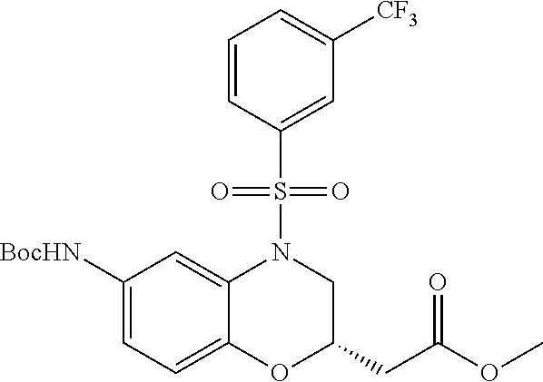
C1([BocHN])=CC=C2C(=C1)N(S(C1=CC([CF3])=CC=C1)(=O)=O)CC(CC(OC)=O)O2
